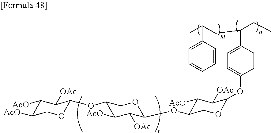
C1([AcO])C([AcO])COC(OC2C([AcO])C([OAc])C(OC3C([AcO])C([OAc])C(OC4=CC=C(C(CC(C)C5=CC=CC=C5)CC)C=C4)OC3)OC2)C1[OAc]
